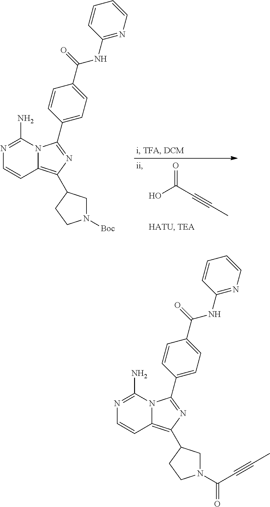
OC(C#CC)=O.N1=C(N)N2C(=C(C3CN([Boc])CC3)N=C2C2=CC=C(C(=O)NC3=NC=CC=C3)C=C2)C=C1.N1=C(N)N2C(=C(C3CN(C(=O)C#CC)CC3)N=C2C2=CC=C(C(=O)NC3=NC=CC=C3)C=C2)C=C1
